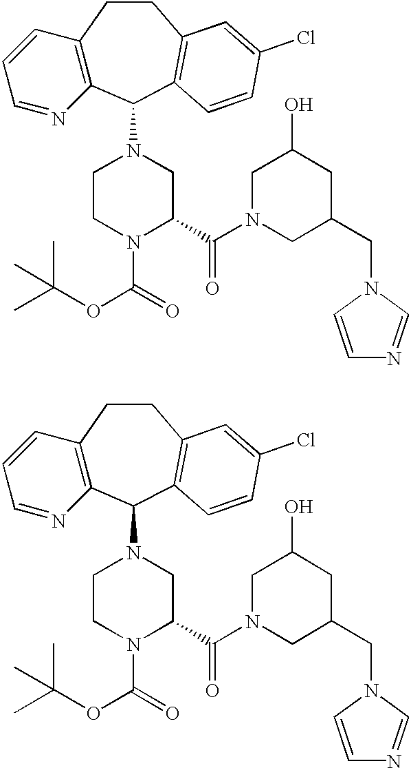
C12=C(C(N3CCN(C(OC(C)(C)C)=O)C(C(N4CC(CN5C=NC=C5)CC(O)C4)=O)C3)C3=C(CC1)C=C(Cl)C=C3)N=CC=C2.C12=C(C(N3CCN(C(OC(C)(C)C)=O)C(C(N4CC(CN5C=NC=C5)CC(O)C4)=O)C3)C3=C(CC1)C=C(Cl)C=C3)N=CC=C2
